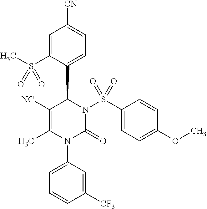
C1=C(S(C)(=O)=O)C(C2C([NC])=C(C)N(C3=CC=CC([CF3])=C3)C(=O)N2S(C2=CC=C(OC)C=C2)(=O)=O)=CC=C1[CN]
